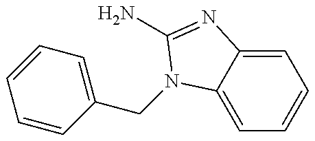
C1=CC(CN2C3=CC=CC=C3N=C2N)=CC=C1
